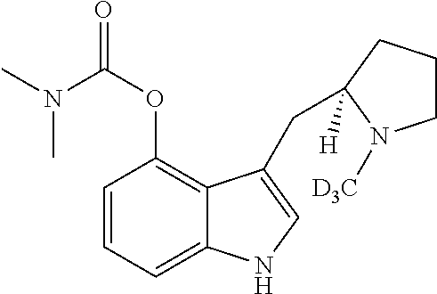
N(C(OC1=C2C(=CC=C1)NC=C2CC1([H])CCCN1[D3C])=O)(C)C
